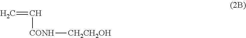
C=C[CONH][CH2CH2OH]
